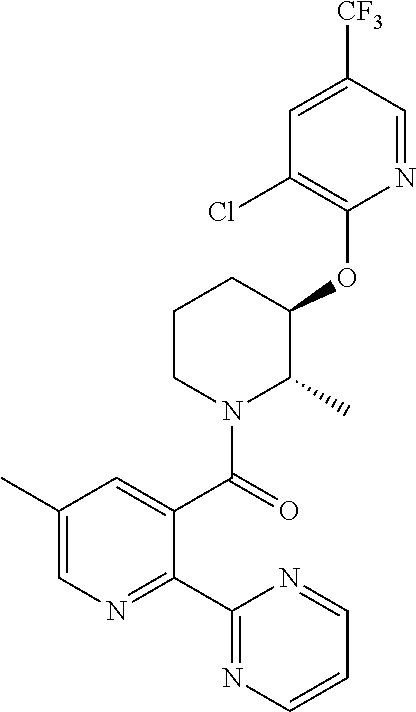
C1(C2=NC=C(C)C=C2C(=O)N2C(C)C(OC3=C(Cl)C=C([CF3])C=N3)CCC2)=NC=CC=N1
